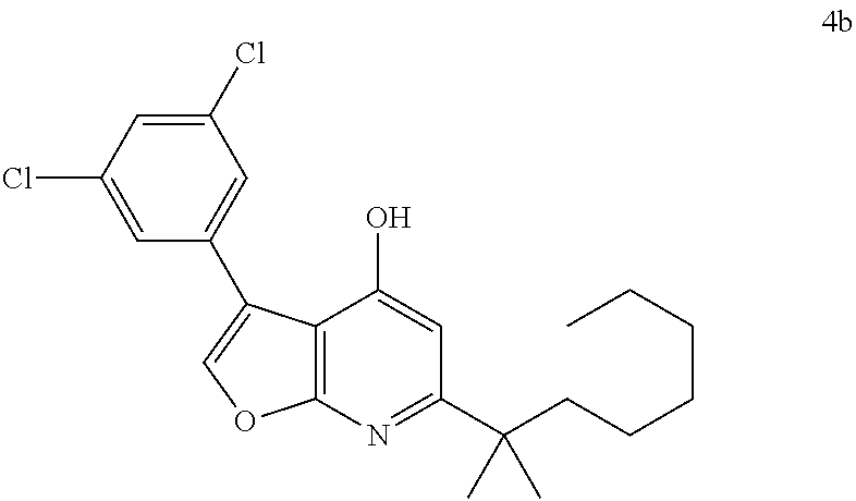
C12=C(N=C(C(CCCCCC)(C)C)C=C1O)OC=C2C1=CC(Cl)=CC(Cl)=C1
